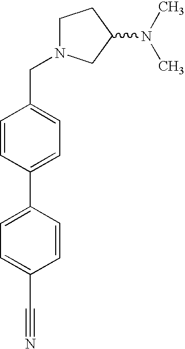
C1N(CC2=CC=C(C3=CC=C(C#N)C=C3)C=C2)CC(N(C)C)C1
